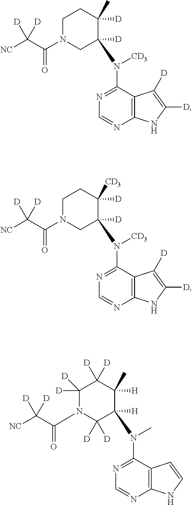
C12=C(C(N([CD3])C3([D])CN(C(C([NC])([D])[D])=O)CCC3([D])C)=NC=N1)C([D])=C([D])N2.C12=C(C(N([CD3])C3([D])CN(C(C([NC])([D])[D])=O)CCC3([D])[CD3])=NC=N1)C([D])=C([D])N2.C12=C(C(N(C)C3([H])C([D])([D])N(C(C([NC])([D])[D])=O)C([D])([D])C([D])([D])C3([H])C)=NC=N1)C=CN2
